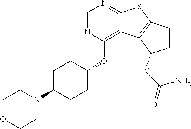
C1C(N2CCOCC2)CCC(OC2=C3C(=NC=N2)SC2=C3C(CC(=O)N)CC2)C1
